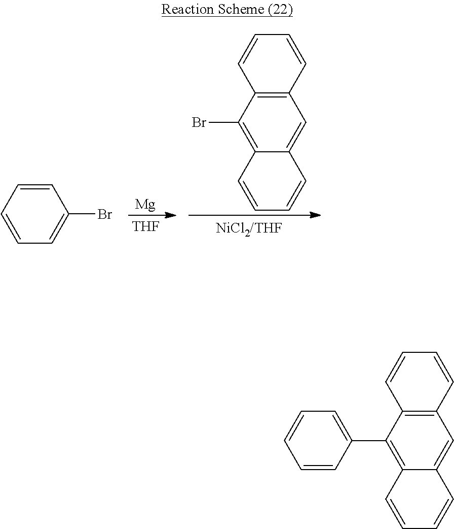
C12=C(C(Br)=C3C(=C1)C=CC=C3)C=CC=C2.[Mg].[THF].C1=CC=CC=C1Br.C12=C(C(C3=CC=CC=C3)=C3C(=C1)C=CC=C3)C=CC=C2
